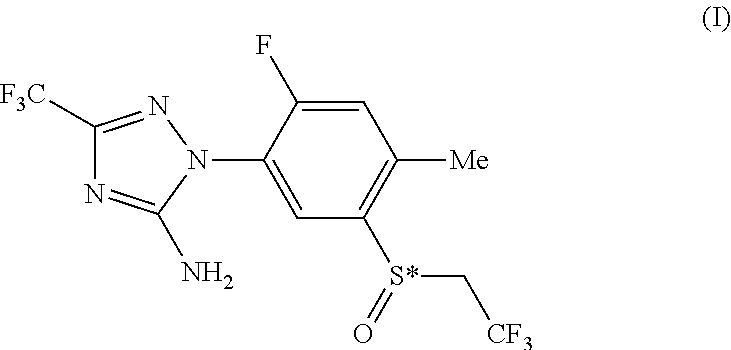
C1([F3C])=NN(C2=CC([S*](=O)C[CF3])=C([Me])C=C2F)C(N)=N1
